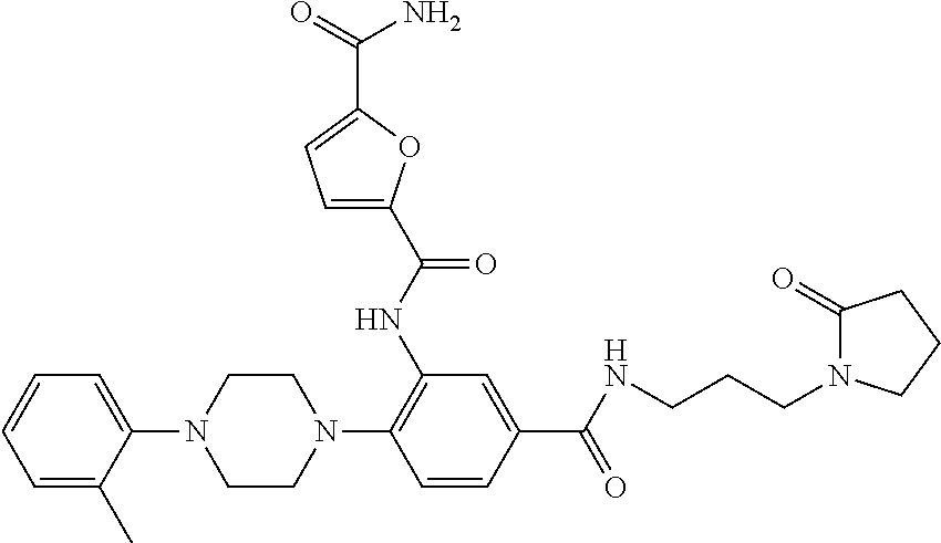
C1=CC(C(NCCCN2CCCC2=O)=O)=CC(NC(=O)C2=CC=C(C(N)=O)O2)=C1N1CCN(C2=CC=CC=C2C)CC1
